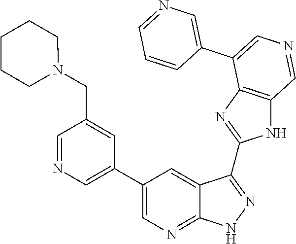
C1=NC=C(C2=CN=C3C(=C2)C(C2=NC4=C(N2)C=NC=C4C2=CN=CC=C2)=NN3)C=C1CN1CCCCC1
